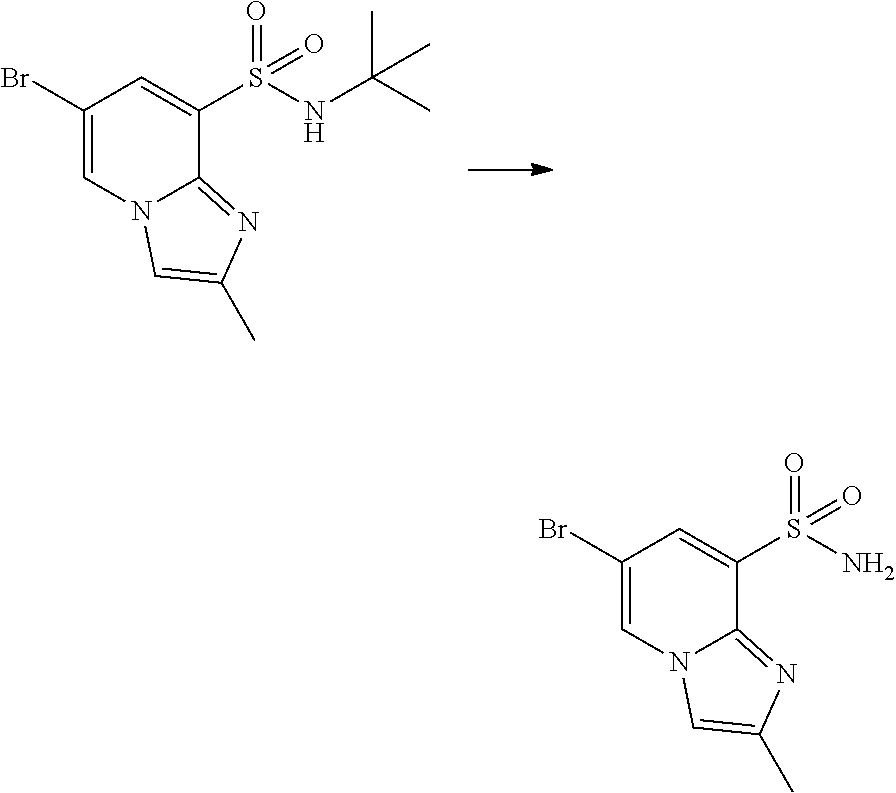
C1=C(Br)C=C(S(=O)(NC(C)(C)C)=O)C2=NC(C)=CN12.C1=C(Br)C=C(S(=O)(N)=O)C2=NC(C)=CN12
